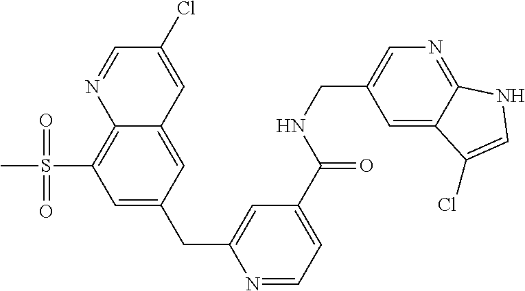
C1=NC2=C(S(C)(=O)=O)C=C(CC3=CC(C(NCC4=CN=C5C(=C4)C(Cl)=CN5)=O)=CC=N3)C=C2C=C1Cl
